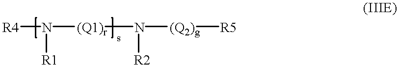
[R4]N([(Q1)r]N([(Q2)g][R5])[R2])[R1]
